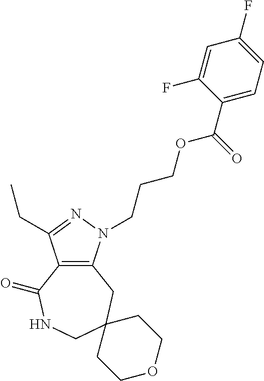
C12=C(N(CCCOC(C3=CC=C(F)C=C3F)=O)N=C1CC)CC1(CNC2=O)CCOCC1
